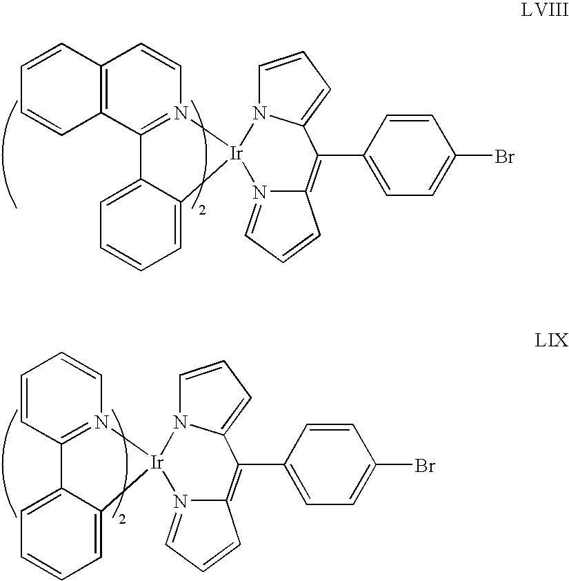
C12=C(C3=N(C=C1)[Ir]1(C4=CC=CC=C34)N3=CC=CC3=C(C3=CC=C(Br)C=C3)C3=CC=CN13)C=CC=C2.C1=CC2=N(C=C1)[Ir]1(C3=CC=CC=C23)N2=CC=CC2=C(C2=CC=C(Br)C=C2)C2=CC=CN12
